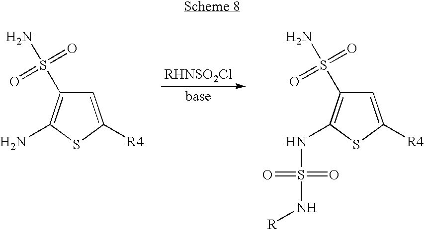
C1=C([R4])SC(N)=C1S(=O)(=O)N.C1=C([R4])SC(NS(N[R])(=O)=O)=C1S(=O)(=O)N
